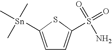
C1=C([Sn](C)(C)C)SC(S(N)(=O)=O)=C1
